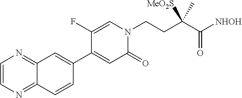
C12=NC=CN=C1C=C(C1=CC(=O)N(CCC(C([NHOH])=O)([MeO2S])C)C=C1F)C=C2
